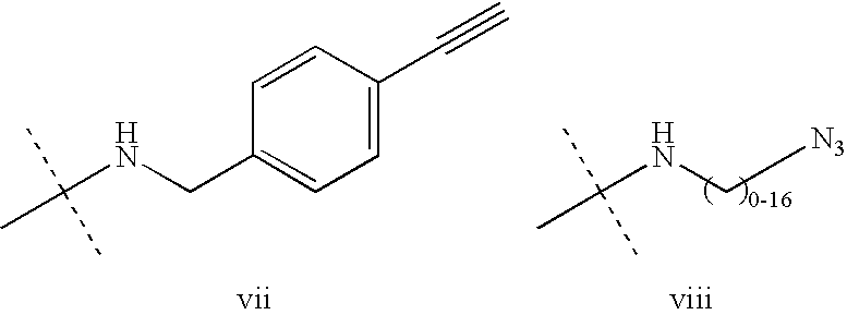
C(NCC1=CC=C(C#C)C=C1)(C)(C)C.C(NC[N3])(C)(C)C
